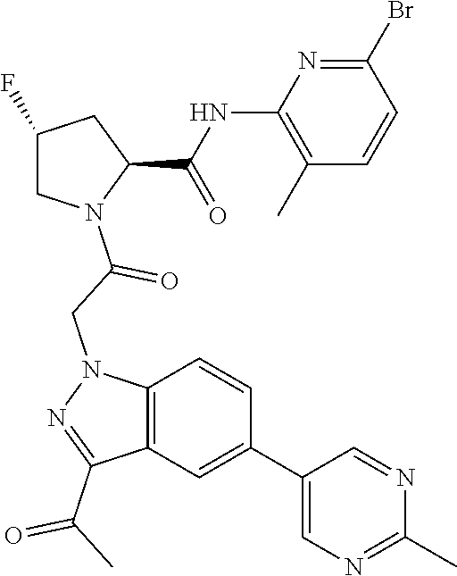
C1(F)CN(C(=O)CN2C3=C(C=C(C4=CN=C(C)N=C4)C=C3)C(C(C)=O)=N2)C(C(NC2=C(C)C=CC(Br)=N2)=O)C1
